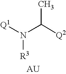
[Q1]N(C([Q2])C)[R3].[AU]
